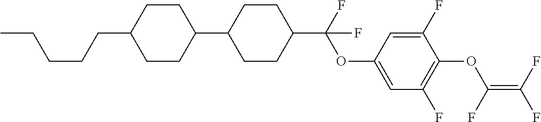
C1CC(C2CCC(C(F)(OC3=CC(F)=C(OC(=C(F)F)F)C(F)=C3)F)CC2)CCC1CCCCC
